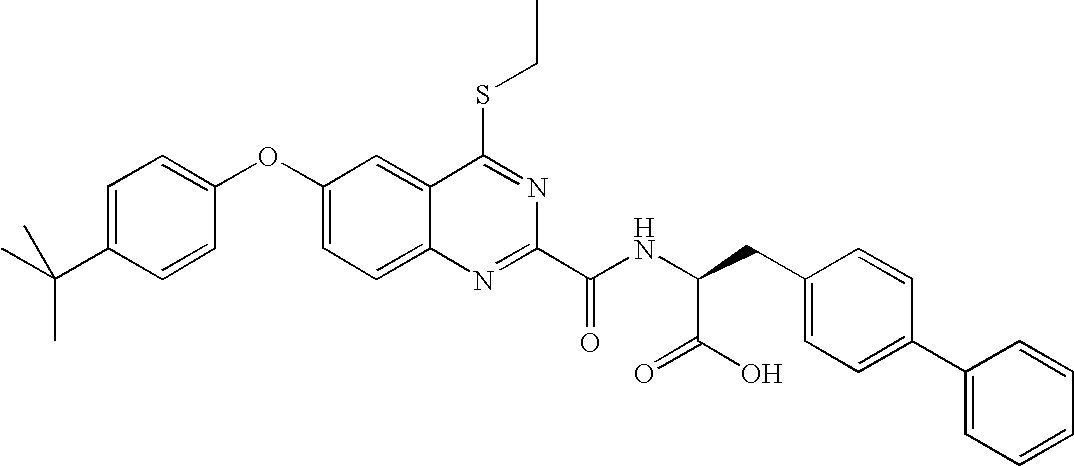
C1=C(C(C)(C)C)C=CC(OC2=CC=C3C(=C2)C(SCC)=NC(C(NC(CC2=CC=C(C4=CC=CC=C4)C=C2)C(O)=O)=O)=N3)=C1
